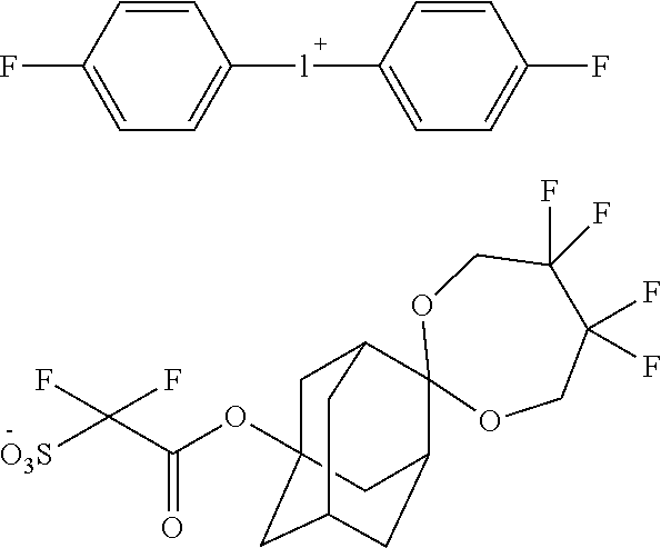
FC1=CC=C([l]C2=CC=C(F)C=C2)C=C1.C1C2(OC(=O)C([O3S])(F)F)CC3CC(C4(C1C3)OCC(F)(F)C(F)(F)CO4)C2
